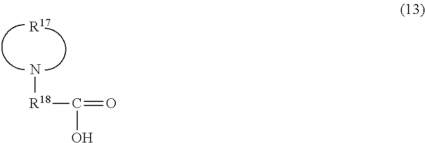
[R18](C(=O)O)N.[R17]
